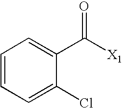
C1=CC=C(Cl)C(C([X1])=O)=C1
